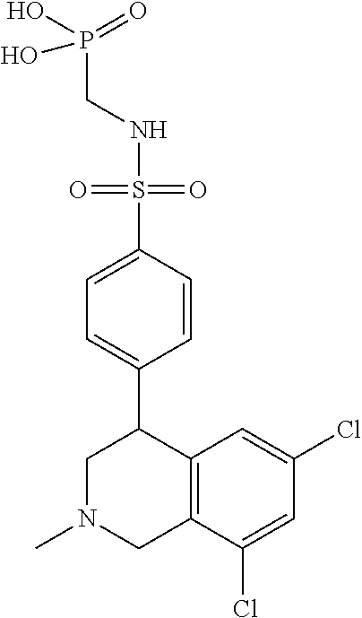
C1N(C)CC2=C(C1C1=CC=C(S(=O)(=O)NCP(O)(O)=O)C=C1)C=C(Cl)C=C2Cl
